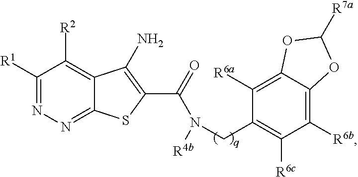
C1([R1])=NN=C2C(=C1[R2])C(N)=C(C(=O)N([R4b])CC1=C([R6c])C([R6b])=C3C(=C1[R6a])OC([R7a])O3)S2
